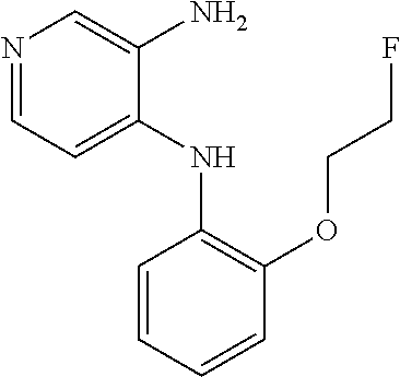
N1=CC=C(NC2=C(OCCF)C=CC=C2)C(N)=C1
